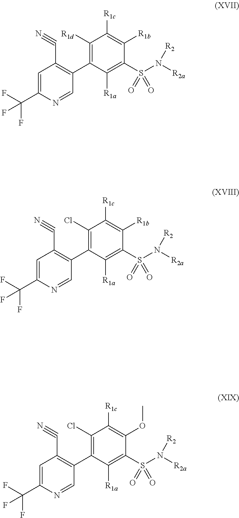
C1(C2=C([R1d])C([R1c])=C([R1b])C(S(N([R2])[R2a])(=O)=O)=C2[R1a])=C(C#N)C=C(C(F)(F)F)N=C1.C1(C2=C(Cl)C([R1c])=C([R1b])C(S(N([R2])[R2a])(=O)=O)=C2[R1a])=C(C#N)C=C(C(F)(F)F)N=C1.C1(C2=C(Cl)C([R1c])=C(OC)C(S(N([R2])[R2a])(=O)=O)=C2[R1a])=C(C#N)C=C(C(F)(F)F)N=C1
